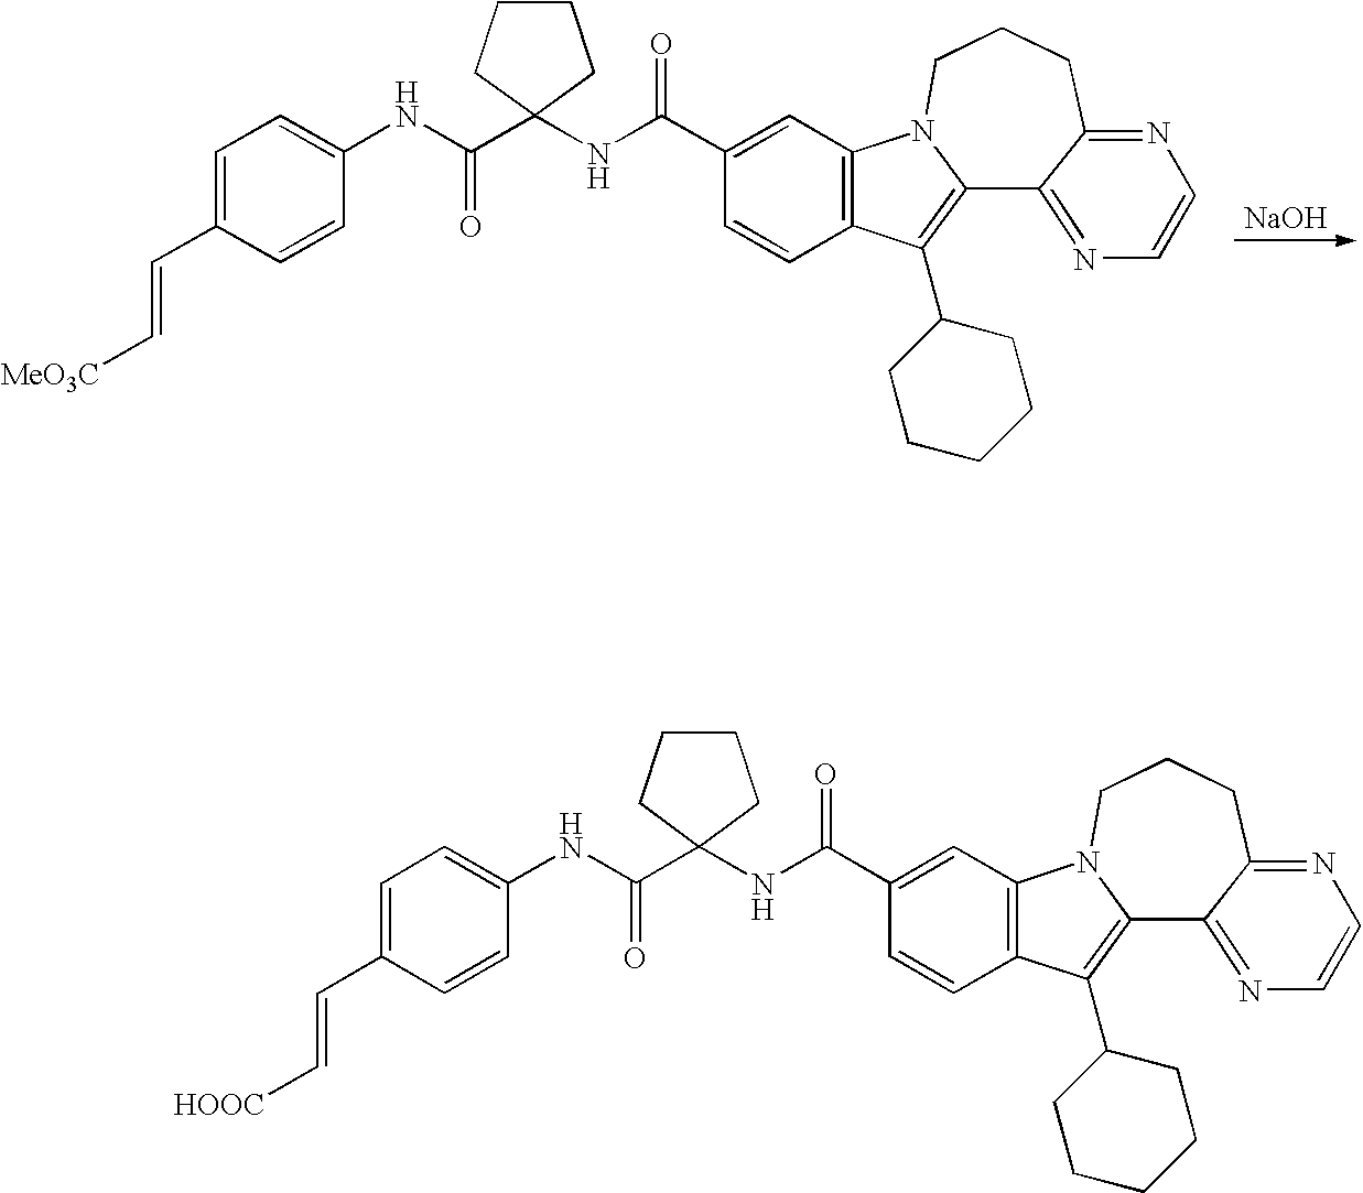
C1(C(NC2(C(NC3=CC=C(C=C[MeO3C])C=C3)=O)CCCC2)=O)=CC2=C(C=C1)C(C1CCCCC1)=C1N2CCCC2=NC=CN=C12.[NaOH].C1(C(NC2(C(NC3=CC=C(C=C[HOOC])C=C3)=O)CCCC2)=O)=CC2=C(C=C1)C(C1CCCCC1)=C1N2CCCC2=NC=CN=C12
